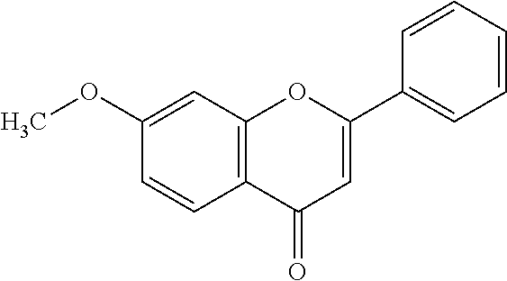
C1(OC)=CC2=C(C=C1)C(=O)C=C(C1=CC=CC=C1)O2
